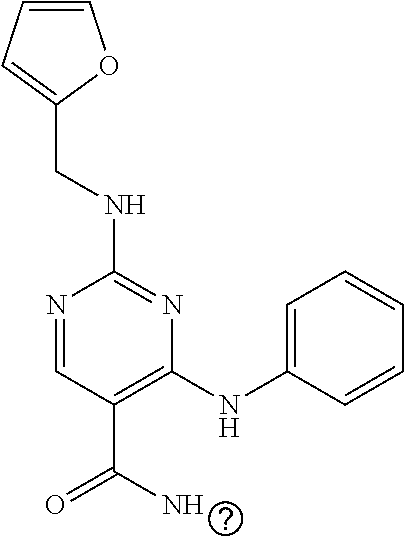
C1(NCC2=CC=CO2)=NC(NC2=CC=CC=C2)=C(C(=O)N)C=N1
